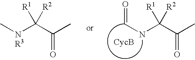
C[NR3]C(C(C)=O)([R1])[R2].C(NC(C(C)=O)([R1])[R2])=O
